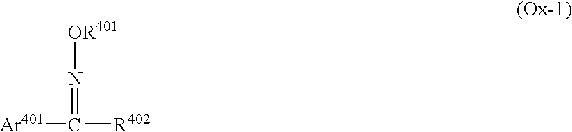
[Ar401]C(=N[OR401])[R402]
